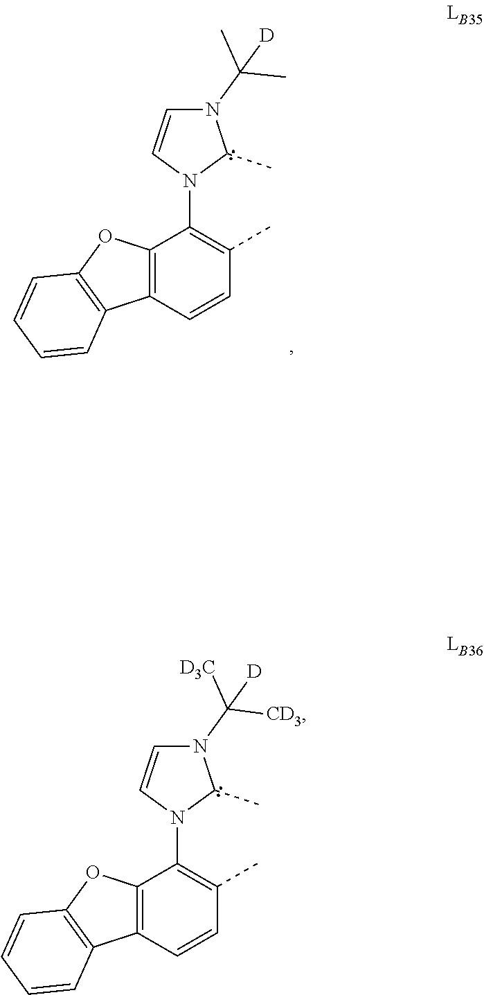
N1(C(C)(C)[D])C=CN(C2=C(C)C=CC3=C2OC2=C3C=CC=C2)C1C.N1(C([D3C])([CD3])[D])C=CN(C2=C(C)C=CC3=C2OC2=C3C=CC=C2)C1C
